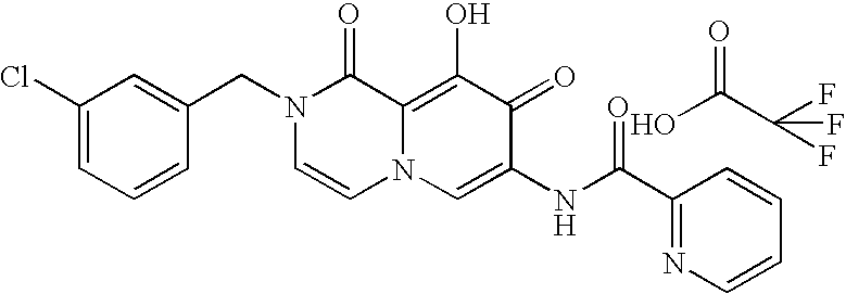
C1(Cl)=CC=CC(CN2C=CN3C(=C(O)C(=O)C(NC(C4=NC=CC=C4)=O)=C3)C2=O)=C1.OC(C(F)(F)F)=O
